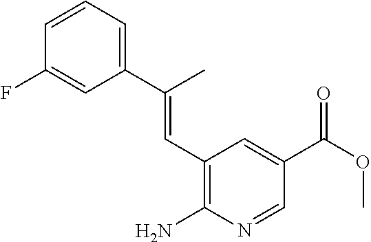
C1(C(C)=CC2=C(N)N=CC(C(OC)=O)=C2)=CC=CC(F)=C1
